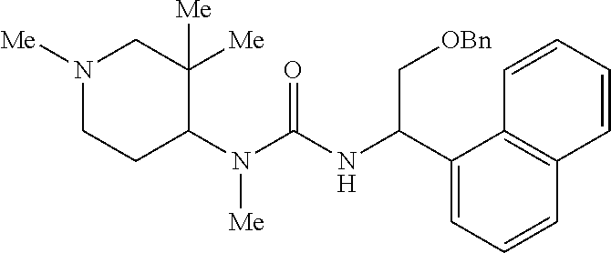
N1([Me])CCC(N(C(NC(C2=CC=CC3=C2C=CC=C3)C[OBn])=O)[Me])C([Me])([Me])C1
